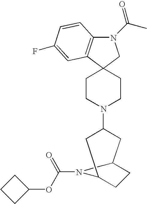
N1(C(C)=O)C2=C(C3(C1)CCN(C1CC4CCC(C1)N4C(=O)OC1CCC1)CC3)C=C(F)C=C2
